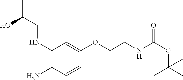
C(NC1=C(N)C=CC(OCCNC(OC(C)(C)C)=O)=C1)C(C)O
